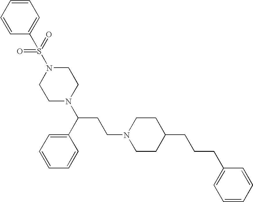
C1CC(CCCC2=CC=CC=C2)CCN1CCC(N1CCN(S(C2=CC=CC=C2)(=O)=O)CC1)C1=CC=CC=C1
